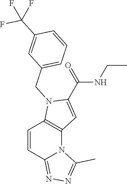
C(NCC)(C1=CC2=C(N1CC1=CC=CC(C(F)(F)F)=C1)C=CC1=NN=C(C)N21)=O
